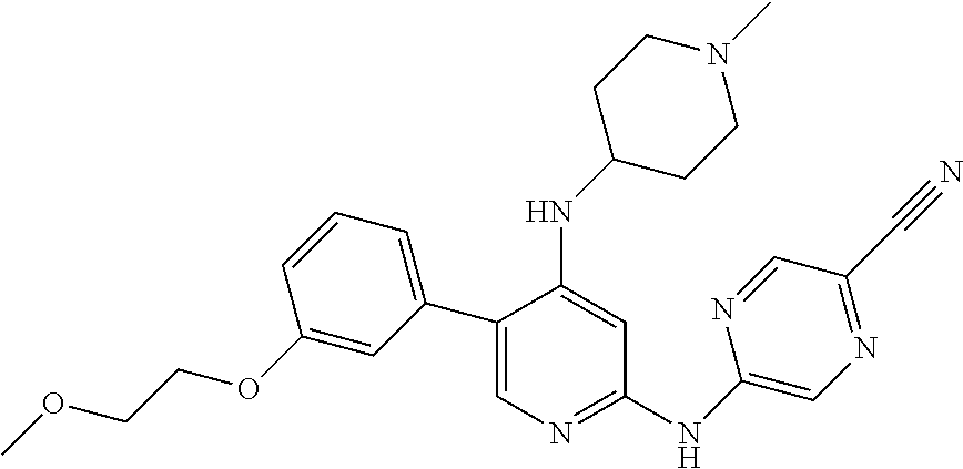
C1(C2=CC=CC(OCCOC)=C2)=CN=C(NC2=CN=C(C#N)C=N2)C=C1NC1CCN(C)CC1
